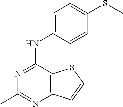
C12=C(C(NC3=CC=C(SC)C=C3)=NC(C)=N1)SC=C2
